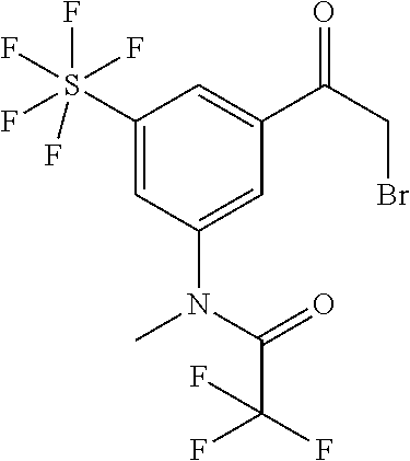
C1(S(F)(F)(F)(F)F)=CC(N(C)C(=O)C(F)(F)F)=CC(C(CBr)=O)=C1
